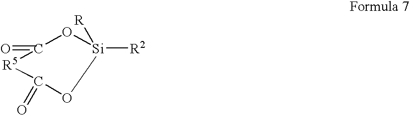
[Si]1([R2])([R])OC(=O)[R5]C(=O)O1
